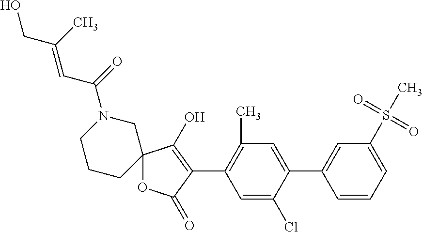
C12(OC(=O)C(C3=C(C)C=C(C4=CC(S(C)(=O)=O)=CC=C4)C(Cl)=C3)=C1O)CN(C(=O)C=C(C)CO)CCC2
